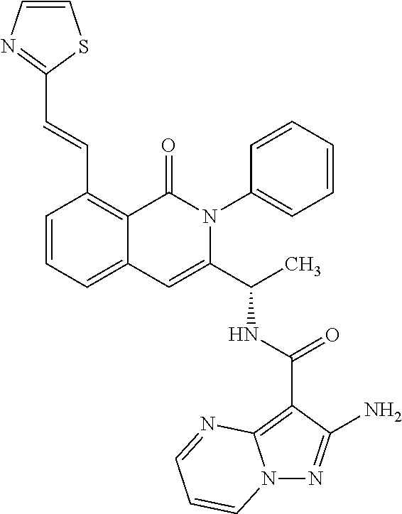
N12N=C(N)C(C(NC(C3=CC4=CC=CC(C=CC5=NC=CS5)=C4C(=O)N3C3=CC=CC=C3)C)=O)=C1N=CC=C2
